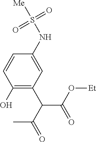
C1(NS([Me])(=O)=O)=CC(C(C(C)=O)C(O[Et])=O)=C(O)C=C1
